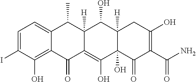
C1=C(I)C(O)=C2C(=C1)C(C)C1([H])C(=C(O)C3(O)C([H])(C1O)CC(O)=C(C(N)=O)C3=O)C2=O
